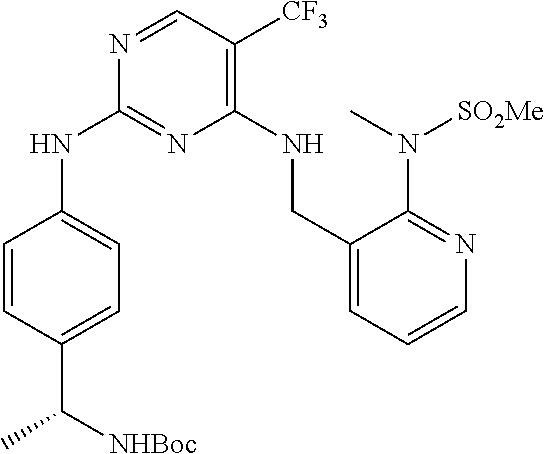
C1=CC(C(C)[NHBoc])=CC=C1NC1=NC(NCC2=CC=CN=C2N([SO2Me])C)=C([CF3])C=N1
